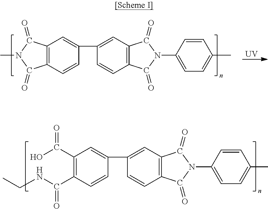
[UV].C12=C(C=CC(C3=CC4=C(C=C3)C(=O)N(C3=CC=C(C)C=C3)C4=O)=C1)C(=O)N(C)C2=O.C1(C(O)=O)=C(C(NCC)=O)C=CC(C2=CC3=C(C=C2)C(=O)N(C2=CC=C(C)C=C2)C3=O)=C1
